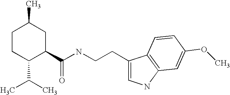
C1CC(C(C)C)C(C(NCCC2=CNC3=C2C=CC(OC)=C3)=O)CC1C
